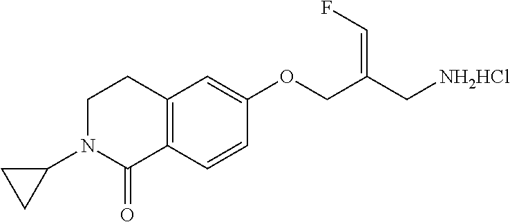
C12=C(C=CC(OCC(C[NH2HCl])=CF)=C1)C(=O)N(C1CC1)CC2
